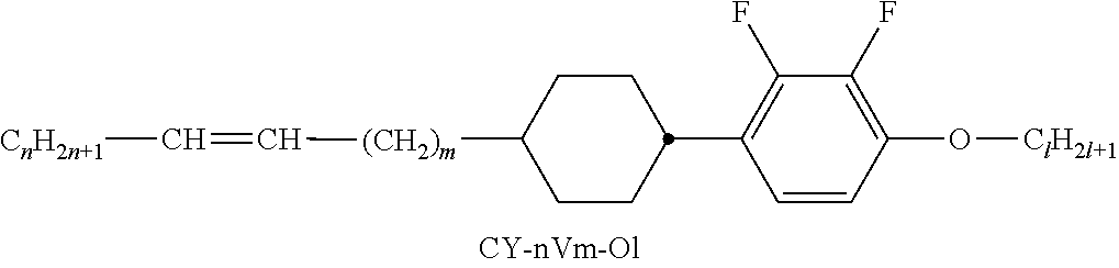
C1CC([(CH2)m]C=C[CnH2n+1])CCC1C1=C(F)C(F)=C(O[ClH2l+1])C=C1
